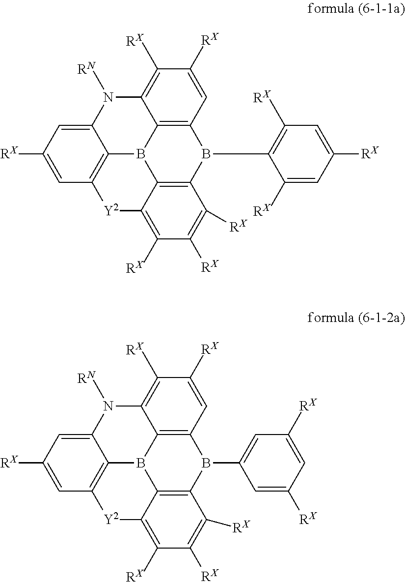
C12=C3B(C4=C([RX])C=C([RX])C=C4[RX])C4=C5B1C1=C(C=C([RX])C=C1N([RN])C5=C([RX])C([RX])=C4)[Y2]C2=C([RX])C([RX])=C3[RX].C12=C3B(C4=CC([RX])=CC([RX])=C4)C4=C5B1C1=C(C=C([RX])C=C1N([RN])C5=C([RX])C([RX])=C4)[Y2]C2=C([RX])C([RX])=C3[RX]
